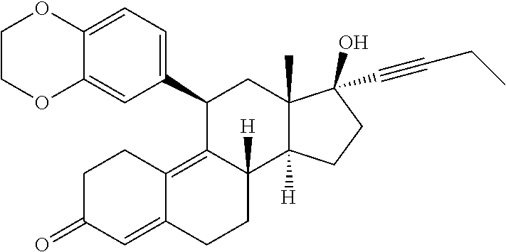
C1(C2=CC=C3C(=C2)OCCO3)C2=C3C(=CC(=O)CC3)CCC2([H])C2([H])C(C)(C1)C(C#CCC)(O)CC2
